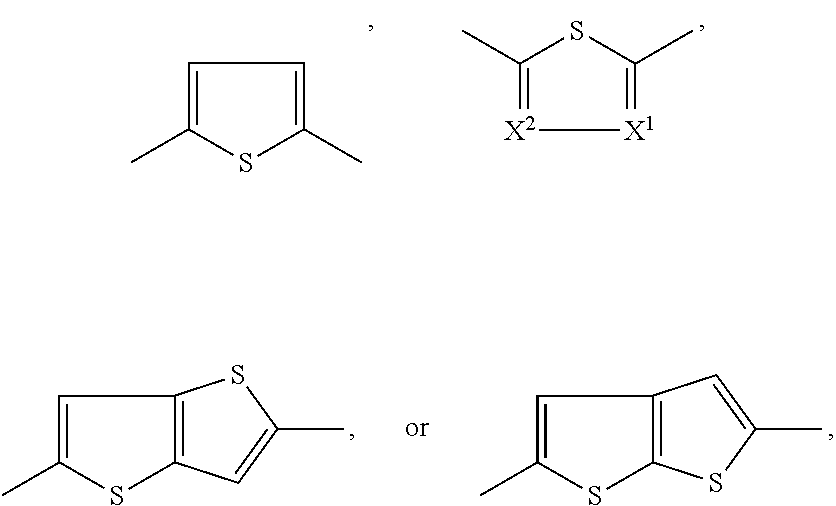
C1=C(C)SC(C)=C1.C1(C)=[X2][X1]=C(C)S1.C1=C(C)SC2=C1SC(C)=C2.C1=C(C)SC2=C1C=C(C)S2
